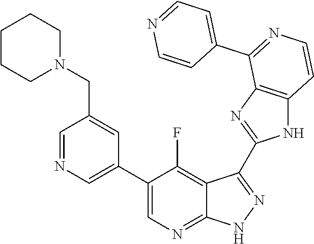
C1=NC=C(C2=CN=C3C(=C2F)C(C2=NC4=C(N2)C=CN=C4C2=CC=NC=C2)=N[N H]3)C=C1CN1CCCCC1
